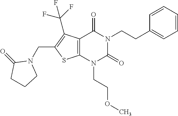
C12=C(N(CCOC)C(=O)N(CCC3=CC=CC=C3)C1=O)SC(CN1C(=O)CCC1)=C2C(F)(F)F
